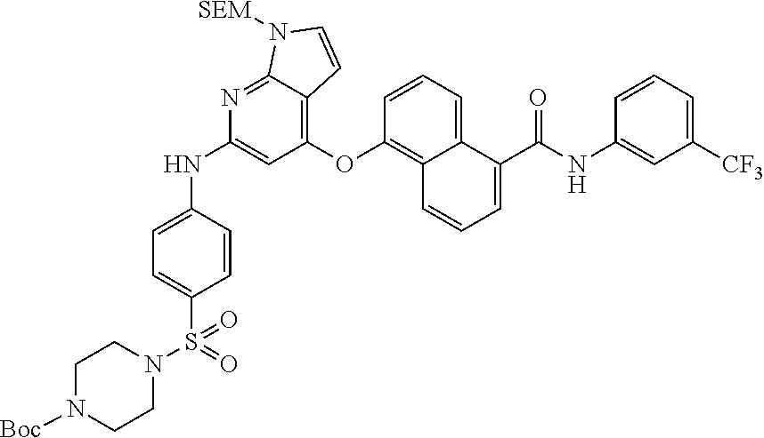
C1(OC2=C3C(=CC=C2)C(C(NC2=CC([CF3])=CC=C2)=O)=CC=C3)=C2C(=NC(NC3=CC=C(S(N4CCN([Boc])CC4)(=O)=O)C=C3)=C1)N([SEM])C=C2
